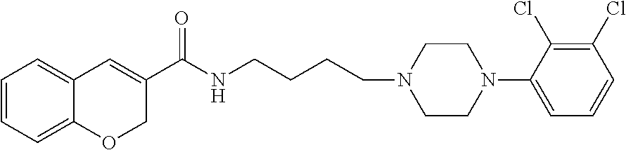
C1=CC=C2C(=C1)C=C(C(NCCCCN1CCN(C3=CC=CC(Cl)=C3Cl)CC1)=O)CO2
